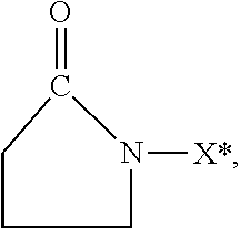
C1CC(=O)N([X*])C1
